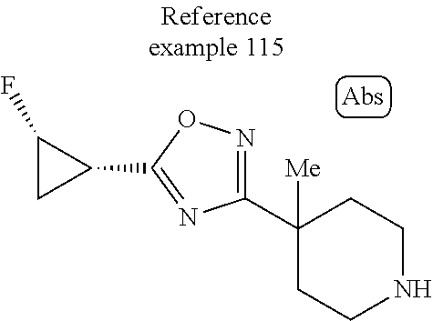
C1(C2([Me])CCNCC2)=NOC(C2C(F)C2)=N1
